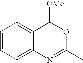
C1=CC=C2C(=C1)C([OMe])OC(C)=N2
